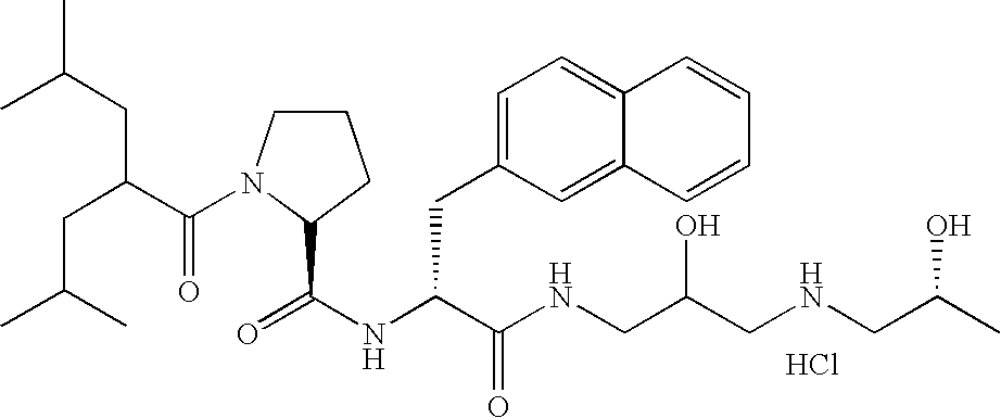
N(C(C(NCC(CNCC(C)O)O)=O)CC1=CC=C2C(=C1)C=CC=C2)C(=O)C1N(C(C(CC(C)C)CC(C)C)=O)CCC1.Cl
